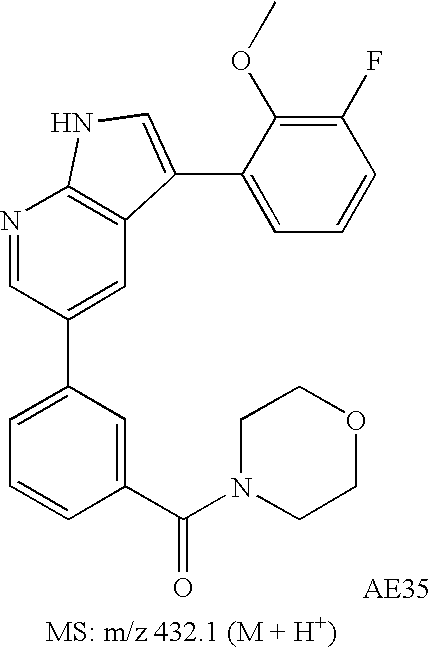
C1=C(C2=CC3=C(N=C2)NC=C3C2=CC=CC(F)=C2OC)C=C(C(=O)N2CCOCC2)C=C1
